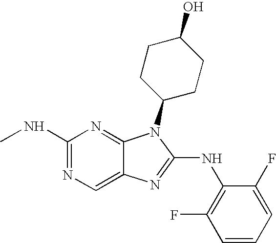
N1=C(NC)N=C2C(=C1)N=C(NC1=C(F)C=CC=C1F)N2C1CCC(O)CC1
